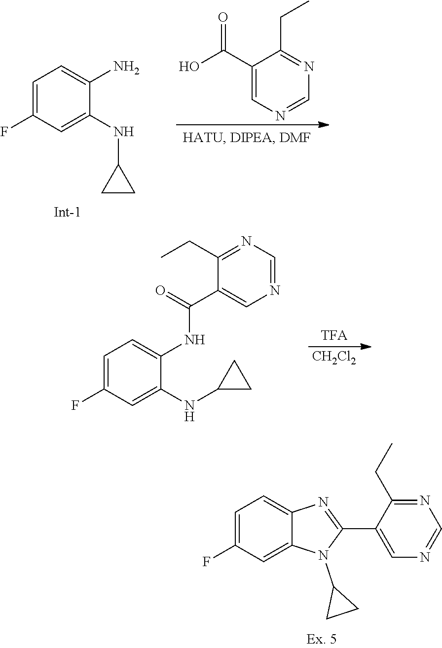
C1=NC=C(C2=NC3=CC=C(F)C=C3N2C2CC2)C(CC)=N1.C1(NC2CC2)=CC(F)=CC=C1N.C1(CC)=NC=NC=C1C(O)=O.[TFA].[CH2Cl2].N(C1=CC(F)=CC=C1NC(C1=CN=CN=C1CC)=O)C1CC1
